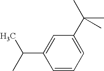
C1=CC=C(C(C)(C)C)C=C1C(C)C
